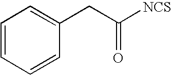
C1=CC=CC(CC([NCS])=O)=C1
